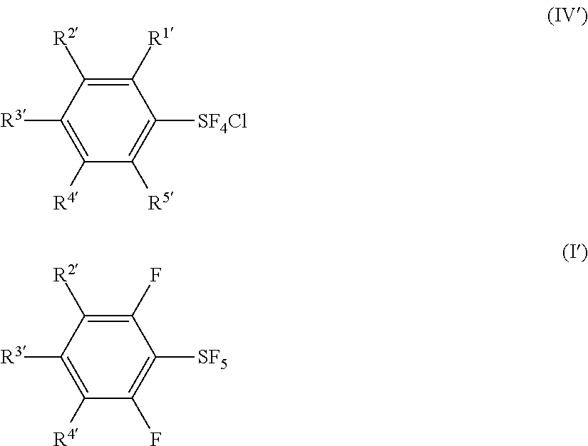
C1([SF4Cl])=C([R5])C([R4])=C([R3])C([R2])=C1[R1].C1([SF5])=C(F)C([R4])=C([R3])C([R2])=C1F
